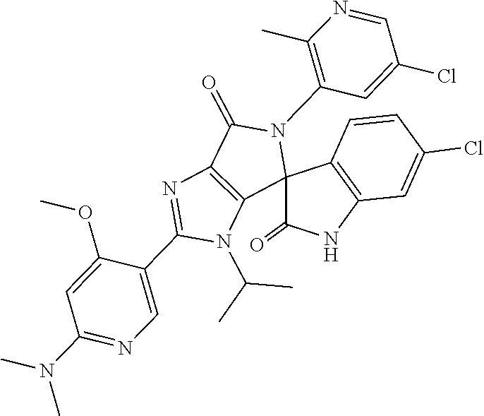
CC(N1C(C2=CN=C(N(C)C)C=C2OC)=NC2=C1C1(N(C3=C(C)N=CC(Cl)=C3)C2=O)C2=C(C=C(Cl)C=C2)NC1=O)C
